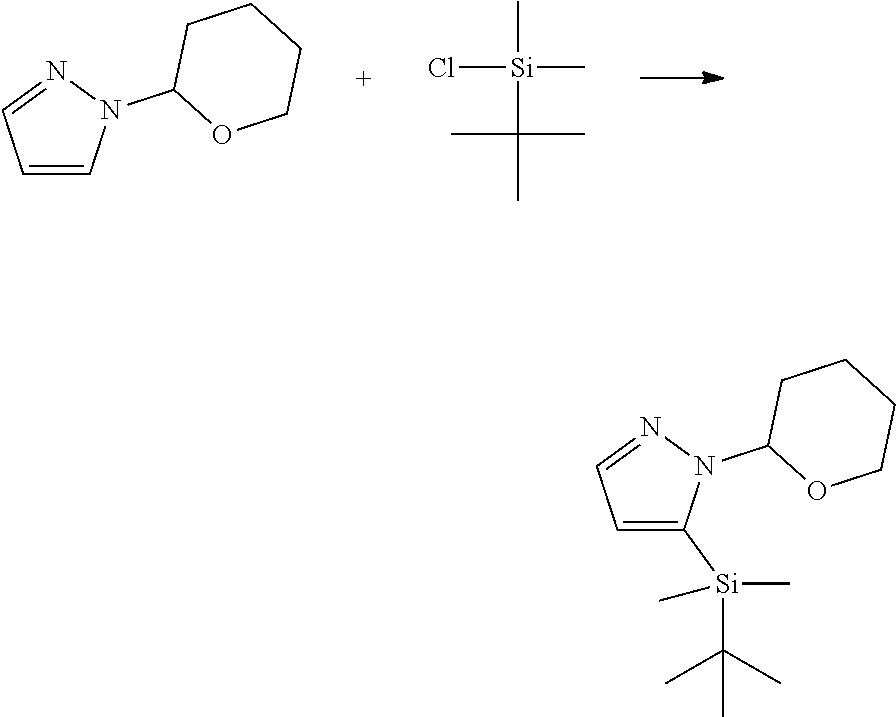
C1=CN(C2OCCCC2)N=C1.C[Si](C)(Cl)C(C)(C)C.C1=C([Si](C)(C)C(C)(C)C)N(C2OCCCC2)N=C1
